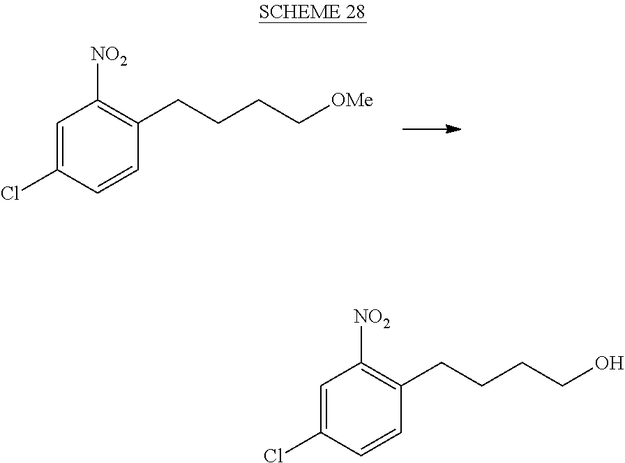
C1=C(Cl)C=CC(CCCC[OMe])=C1[NO2].C1=C(Cl)C=CC(CCCCO)=C1[NO2]
